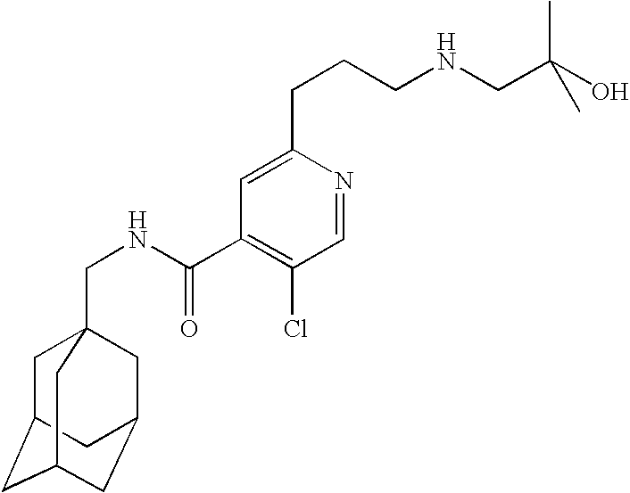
C1C2CC3CC(CC1(CNC(C1=C(Cl)C=NC(CCCNCC(O)(C)C)=C1)=O)C3)C2
